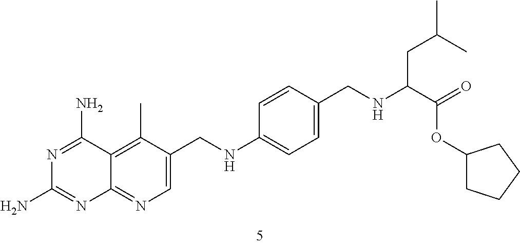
C1=C(CNC2=CC=C(CNC(CC(C)C)C(OC3CCCC3)=O)C=C2)C(C)=C2C(=N1)N=C(N)N=C2N
